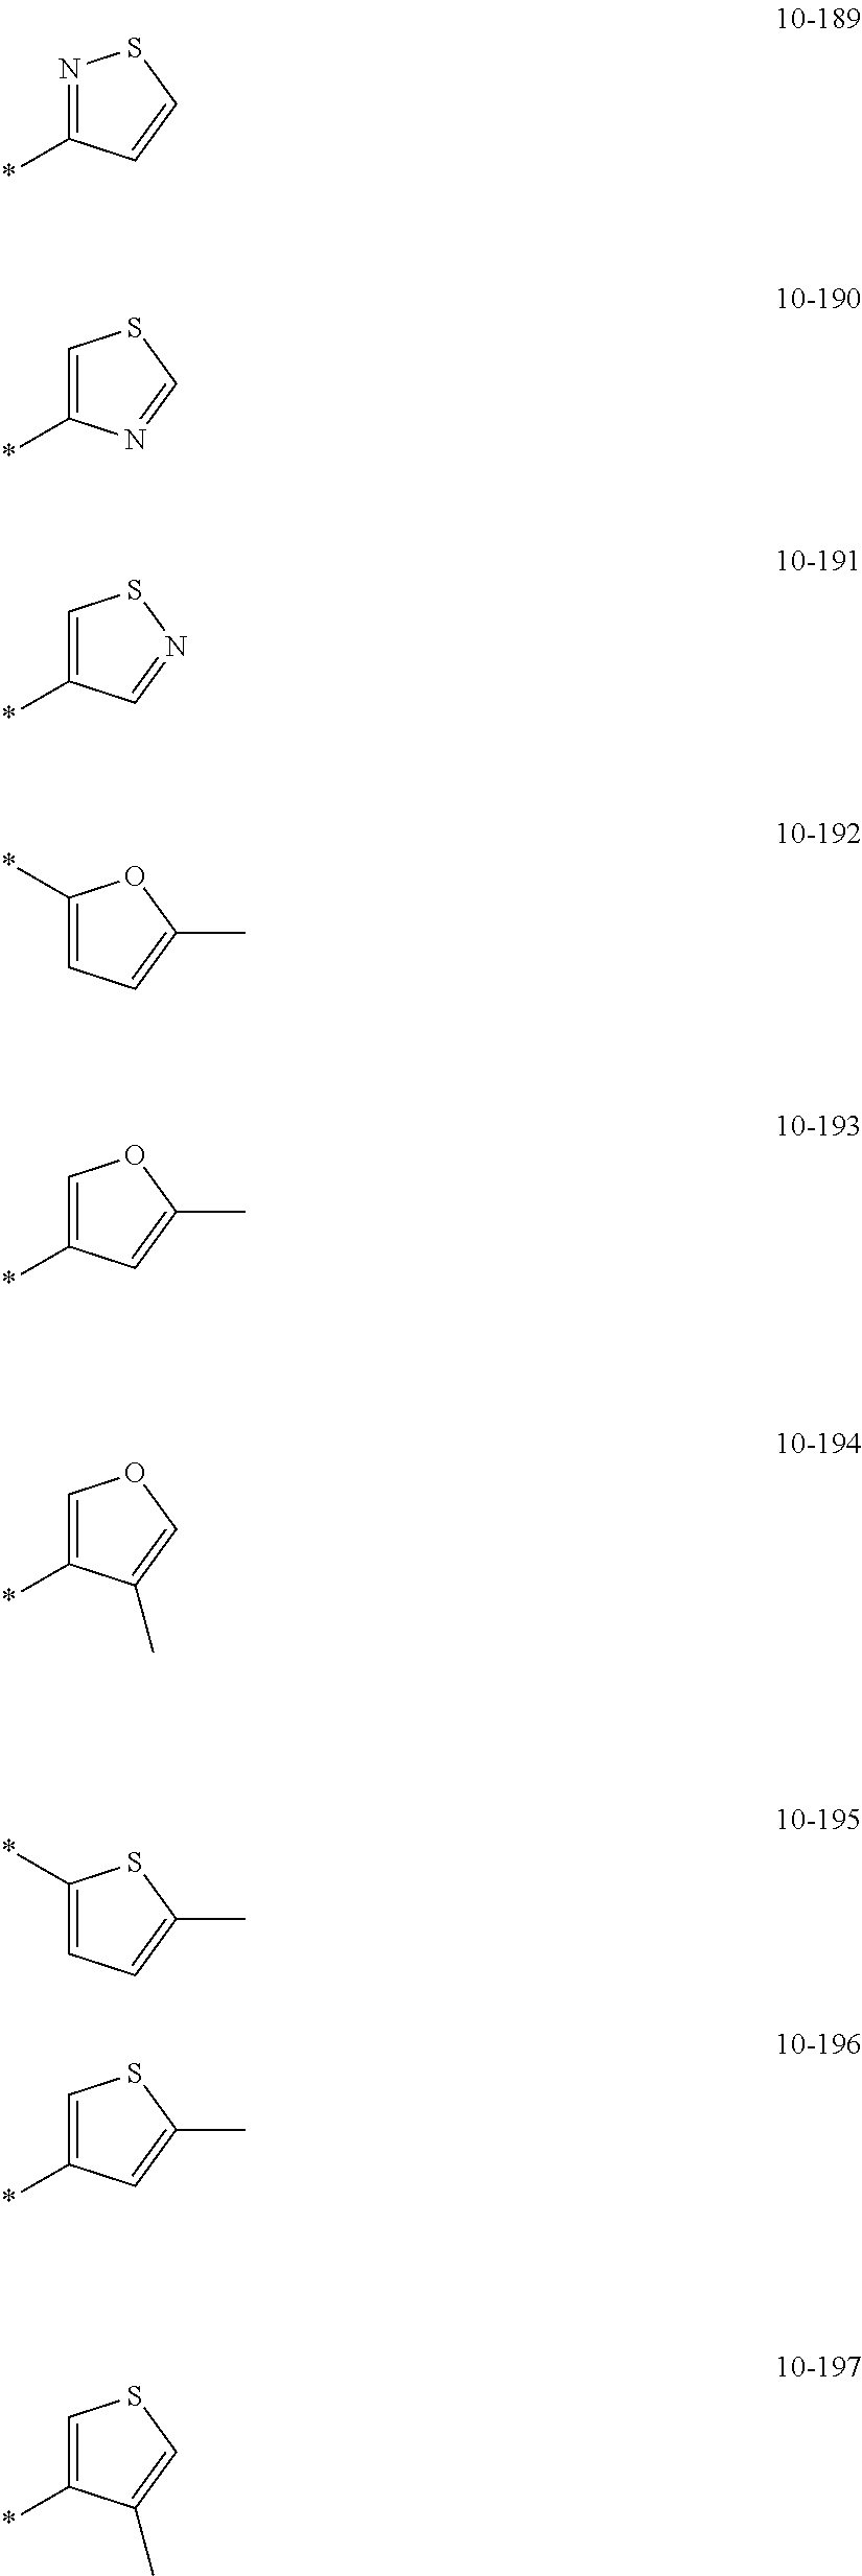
N1=C(*)C=CS1.C1=C(*)N=CS1.C1=C(*)C=NS1.*C1=CC=C(C)O1.C1=C(*)C=C(C)O1.C1=C(*)C(C)=CO1.*C1=CC=C(C)S1.C1=C(*)C=C(C)S1.C1=C(*)C(C)=CS1
